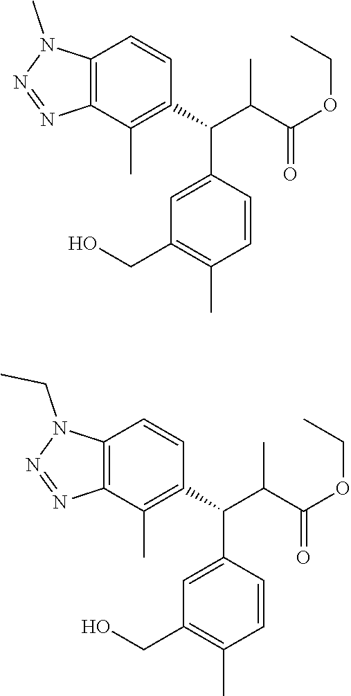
C12=C(C(C)=C(C(C(C(OCC)=O)C)C3=CC(CO)=C(C)C=C3)C=C1)N=NN2C.C12=C(C(C)=C(C(C(C(OCC)=O)C)C3=CC(CO)=C(C)C=C3)C=C1)N=NN2CC
